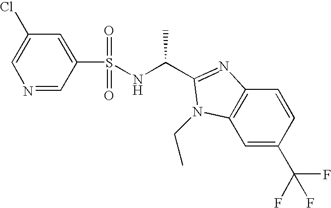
C1(Cl)=CN=CC(S(NC(C)C2=NC3=C(C=C(C(F)(F)F)C=C3)N2CC)(=O)=O)=C1
